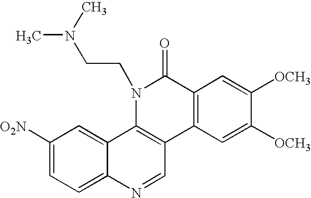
C1([O2N])=CC=C2C(=C1)C1=C(C=N2)C2=C(C(=O)N1CCN(C)C)C=C([OCH3])C([OCH3])=C2
